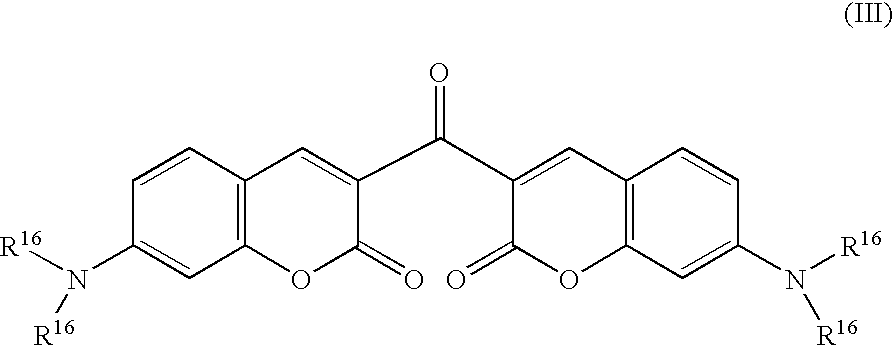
C1=CC2=C(C=C1N([R16])[R16])OC(=O)C(C(C1=CC3=C(C=C(N([R16])[R16])C=C3)OC1=O)=O)=C2
